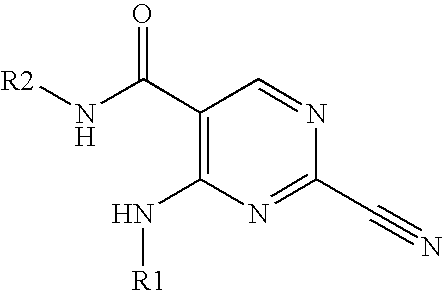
C1(C(N[R2])=O)=C(N[R1])N=C(C#N)N=C1
